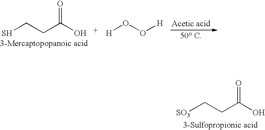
[SO3]CCC(O)=O.SCCC(O)=O.[H]OO[H]
